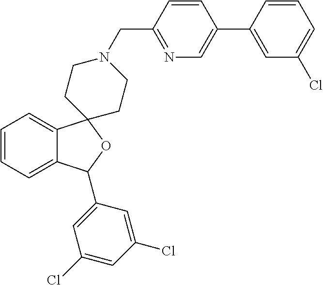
C1=C2C(=CC=C1)C1(OC2C2=CC(Cl)=CC(Cl)=C2)CCN(CC2=NC=C(C3=CC(Cl)=CC=C3)C=C2)CC1
